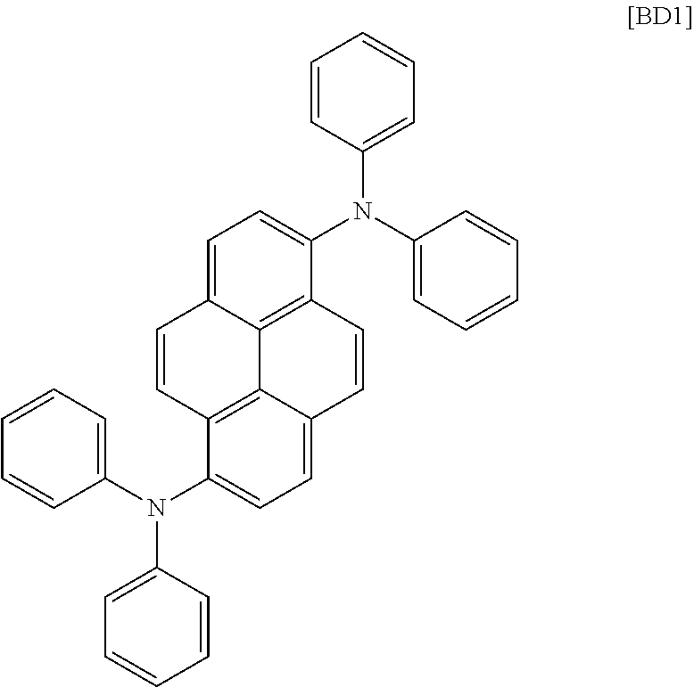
C1(N(C2=CC=C3C4=C2C=CC2=CC=C(N(C5=CC=CC=C5)C5=CC=CC=C5)C(=C42)C=C3)C2=CC=CC=C2)=CC=CC=C1
